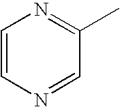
C1=CN=CC(C)=N1
